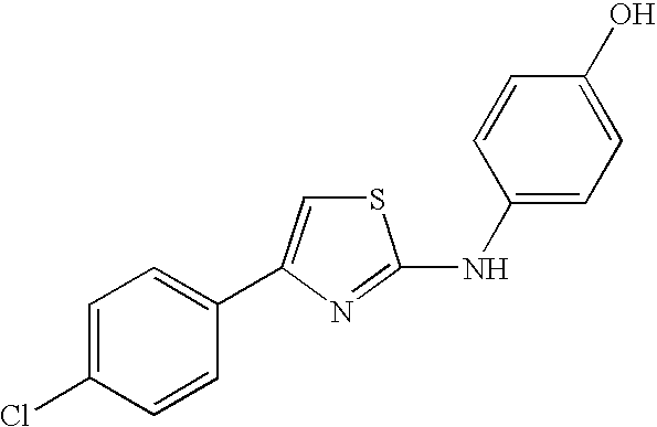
C1=C(Cl)C=CC(C2=CSC(NC3=CC=C(O)C=C3)=N2)=C1
